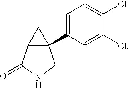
C1=C(C23C(C2)C(=O)NC3)C=C(Cl)C(Cl)=C1
